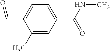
C1=C(C=O)C(C)=CC(C(NC)=O)=C1
